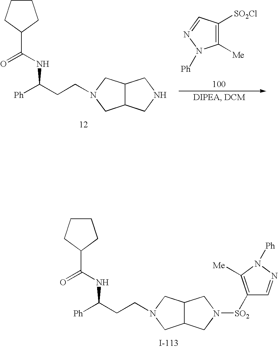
C12C(CN([SO2]C3=C([Me])N([Ph])N=C3)C1)CN(CCC([Ph])NC(C1CCCC1)=O)C2.C12C(CNC1)CN(CCC([Ph])NC(C1CCCC1)=O)C2.C1([Me])=C([SO2Cl])C=NN1[Ph]
